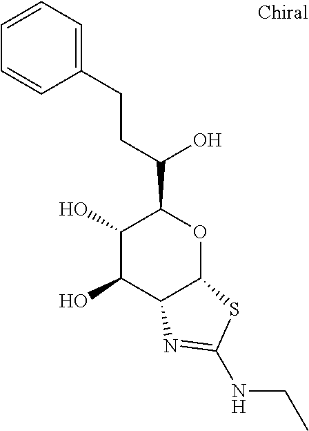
C1(O)C(O)C2C(OC1C(CCC1=CC=CC=C1)O)SC(NCC)=N2
